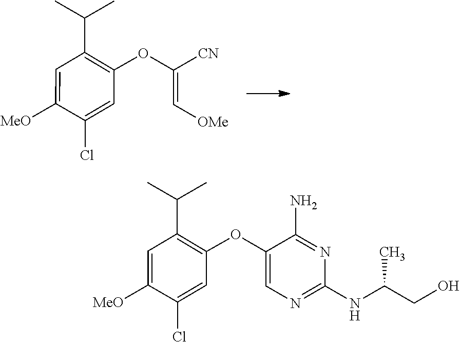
C1(Cl)=CC(OC([CN])=C[OMe])=C(C(C)C)C=C1[MeO].C1(Cl)=CC(OC2=CN=C(NC(CO)C)N=C2N)=C(C(C)C)C=C1[MeO]
